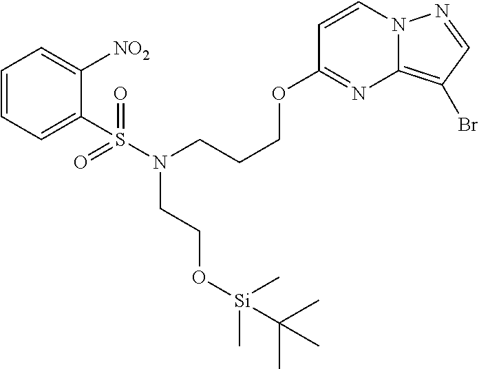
C1=CN2C(=C(Br)C=N2)N=C1OCCCN(S(=O)(=O)C1=CC=CC=C1[NO2])CCO[Si](C)(C)C(C)(C)C
